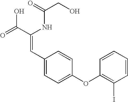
C(=O)(NC(C(=O)O)=CC1=CC=C(OC2=C(I)C=CC=C2)C=C1)CO
